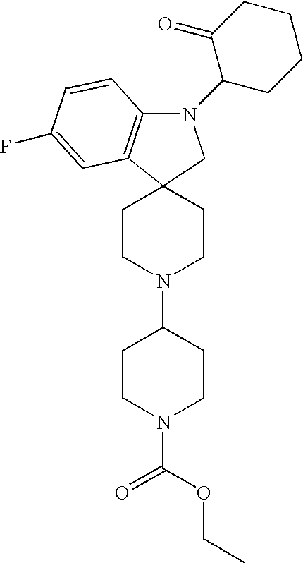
C12(CCN(C3CCN(C(OCC)=O)CC3)CC1)C1=C(N(C3CCCCC3=O)C2)C=CC(F)=C1
